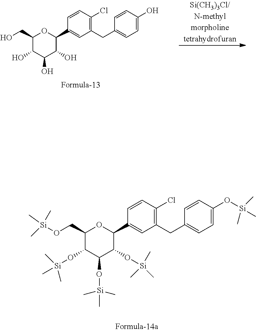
C1(CO[Si](C)(C)C)C(O[Si](C)(C)C)C(O[Si](C)(C)C)C(O[Si](C)(C)C)C(C2=CC(CC3=CC=C(O[Si](C)(C)C)C=C3)=C(Cl)C=C2)O1.C1(CO)C(O)C(O)C(O)C(C2=CC(CC3=CC=C(O)C=C3)=C(Cl)C=C2)O1
